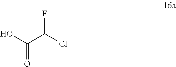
OC(C(Cl)F)=O
